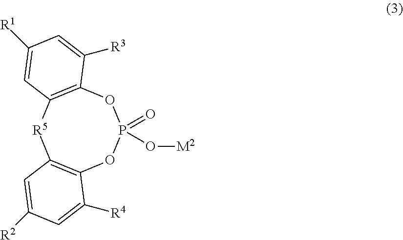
C12=C([R5]C3=C(OP(=O)(O[M2])O1)C([R4])=CC([R2])=C3)C=C([R1])C=C2[R3]
